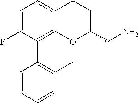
C1=C(F)C(C2=C(C)C=CC=C2)=C2C(=C1)CCC(CN)O2
